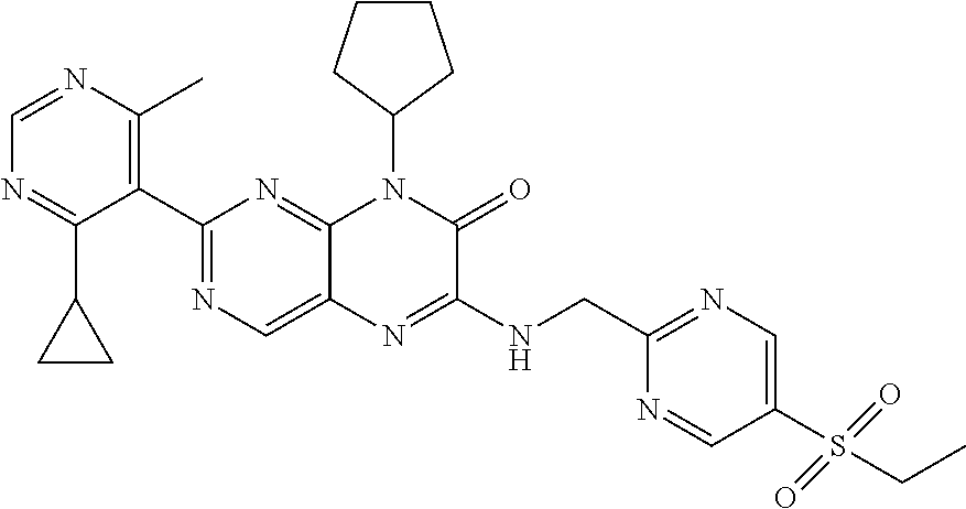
C1(C2=NC=C3C(=N2)N(C2CCCC2)C(=O)C(NCC2=NC=C(S(CC)(=O)=O)C=N2)=N3)=C(C)N=CN=C1C1CC1
